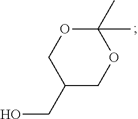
C1(C)(C)OCC(CO)CO1
